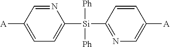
C1([Si](C2=NC=C([A])C=C2)([Ph])[Ph])=CC=C([A])C=N1
